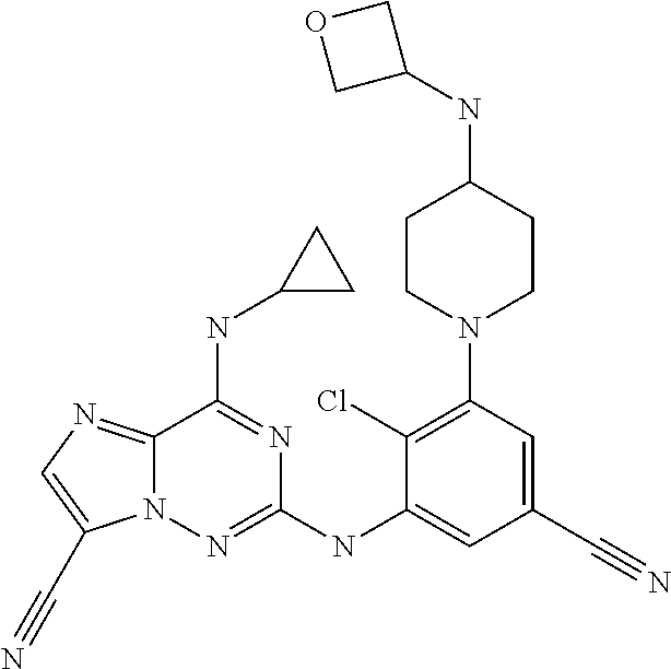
C12=NC=C(C#N)N1N=C(NC1=CC(C#N)=CC(N3CCC(NC4COC4)CC3)=C1Cl)N=C2NC1CC1
